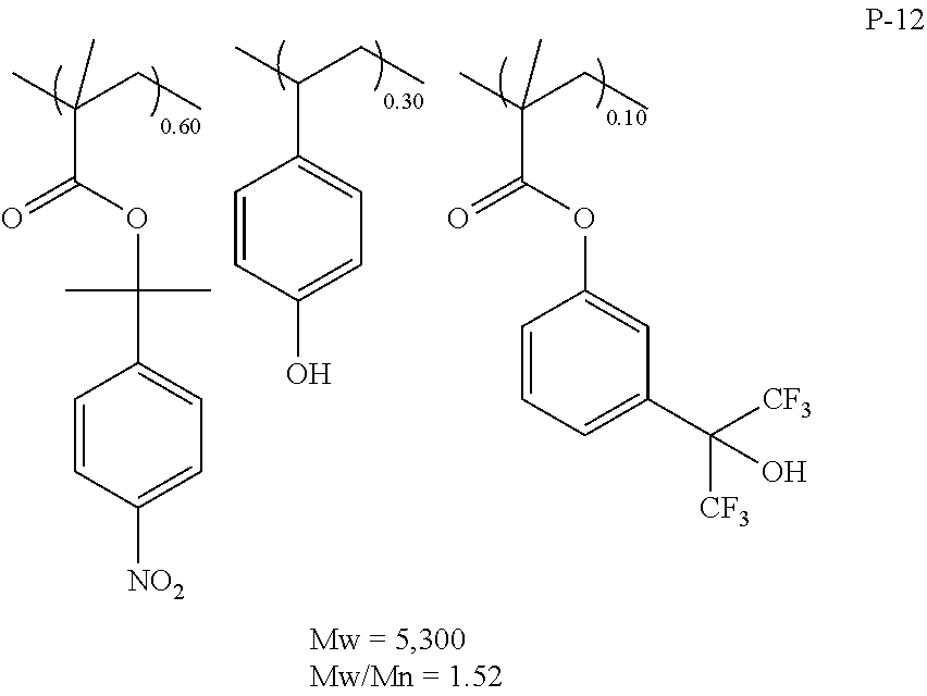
C1=CC([NO2])=CC=C1C(C)(C)OC(C(C)(CC)C)=O.C1(C(C)CC)=CC=C(O)C=C1.C(C(C)(CC)C)(OC1=CC(C([CF3])([CF3])O)=CC=C1)=O
